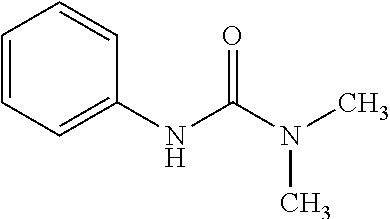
C1=CC=C(NC(N(C)C)=O)C=C1
